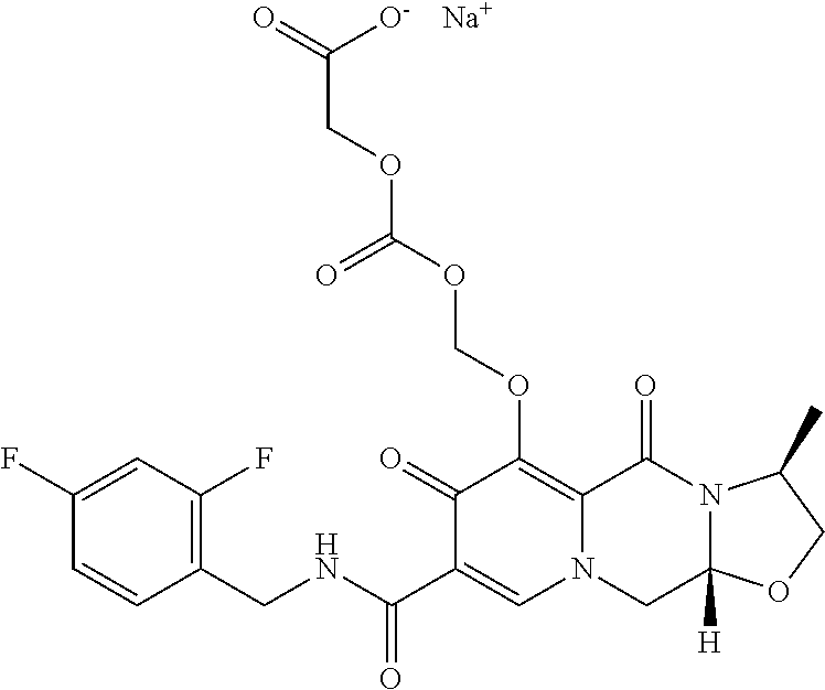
C1(F)=CC(F)=C(CNC(C2=CN3C(=C(OCOC(OCC(=O)[O-])=O)C2=O)C(=O)N2C([H])(C3)OCC2C)=O)C=C1.[Na]
